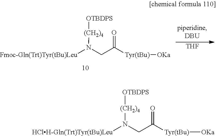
[HClH-Gln(Trt)Tyr(tBu)Leu]N(CC(=O)[Tyr(tBu)][OKa])[(CH2)4][OTBDPS].[Fmoc-Gln(Trt)Tyr(tBu)Leu]N(CC(=O)[Tyr(tBu)][OKa])[(CH2)4][OTBDPS].[THF]
